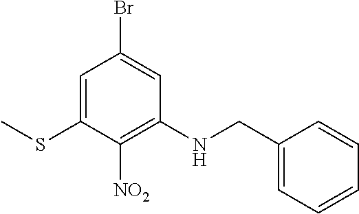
C1(CNC2=C([NO2])C(SC)=CC(Br)=C2)=CC=CC=C1
